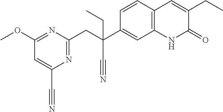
C(C1=NC(C#N)=CC(OC)=N1)C(C1=CC2=C(C=C1)C=C(CC)C(=O)N2)(CC)C#N
